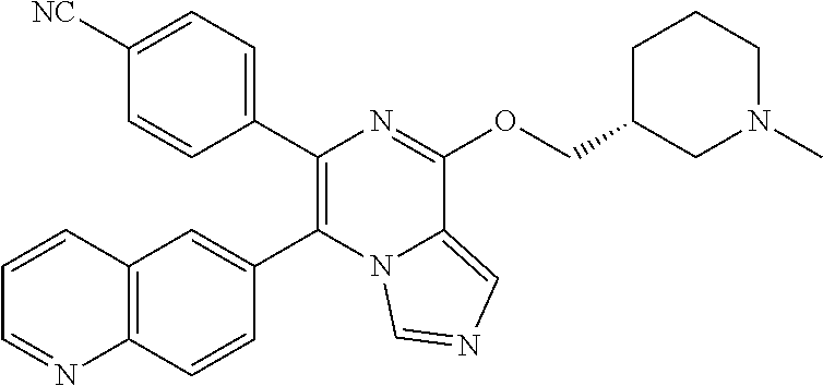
C1(C2=C(C3=CC4=C(C=C3)N=CC=C4)N3C(=CN=C3)C(OCC3CN(C)CCC3)=N2)=CC=C([NC])C=C1
